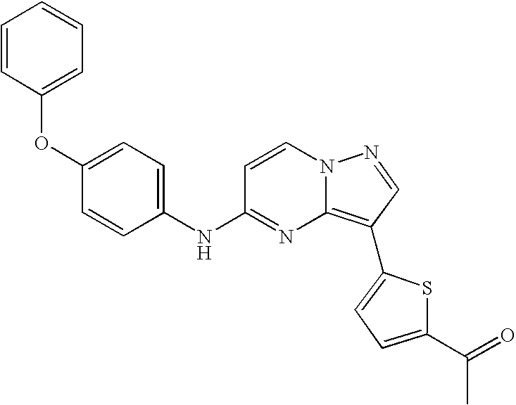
O(C1=CC=CC=C1)C1=CC=C(NC2=NC3=C(C4=CC=C(C(=O)C)S4)C=NN3C=C2)C=C1
